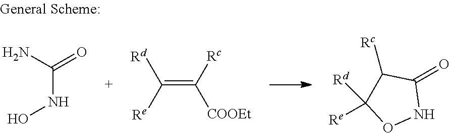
NC(=O)NO.[Rd]C([Re])=C([Rc])[COOEt].C1(=O)C([Rc])C([Rd])([Re])ON1
